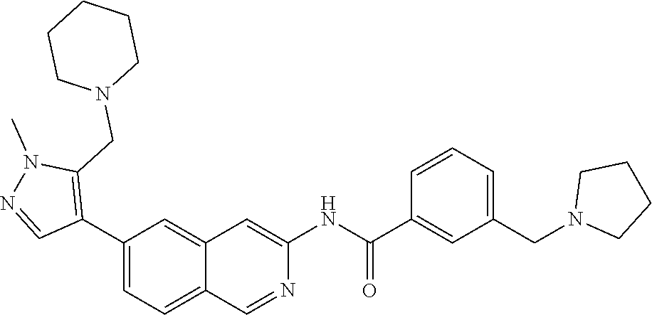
C1(C2=C(CN3CCCCC3)N(C)N=C2)=CC=C2C(=C1)C=C(NC(=O)C1=CC(CN3CCCC3)=CC=C1)N=C2
